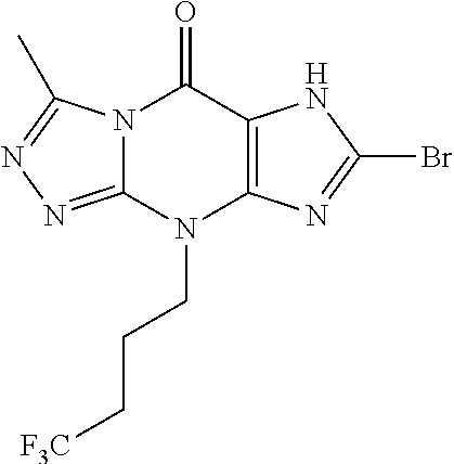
N12C(=NN=C1C)N(CCC[F3C])C1=C(C2=O)NC(Br)=N1
